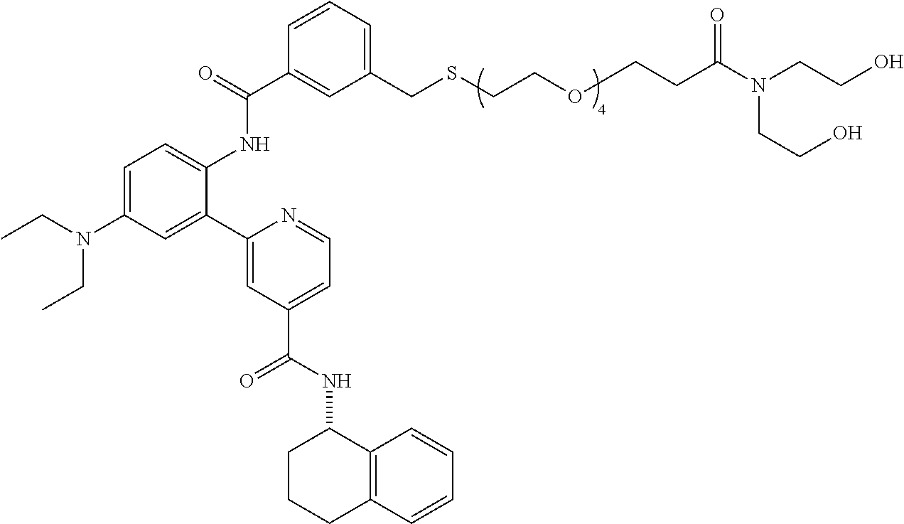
C1=C(N(CC)CC)C=C(C2=CC(C(NC3C4=C(C=CC=C4)CCC3)=O)=CC=N2)C(NC(C2=CC(CSCCOCCC(N(CCO)CCO)=O)=CC=C2)=O)=C1
